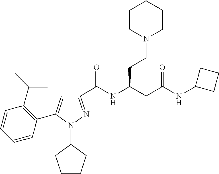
C1(C(NC(CC(NC2CCC2)=O)CCN2CCCCC2)=O)=NN(C2CCCC2)C(C2=C(C(C)C)C=CC=C2)=C1
